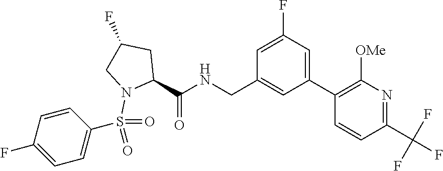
C1(C2=CC(F)=CC(CNC(C3CC(F)CN3S(=O)(C3=CC=C(F)C=C3)=O)=O)=C2)=C([OMe])N=C(C(F)(F)F)C=C1
